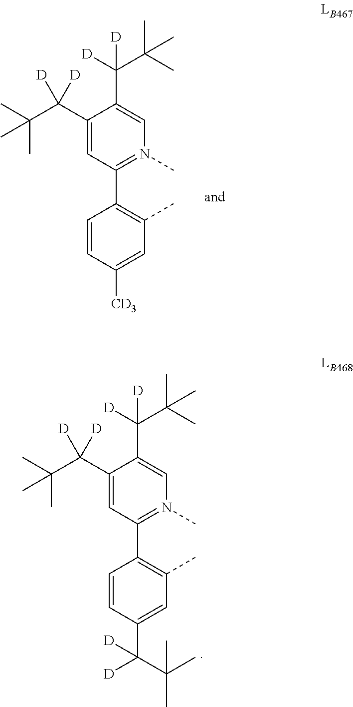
C1=CC(C(C(C)(C)C)([D])[D])=CC(C)=C1C1=N(C)C=C(C([D])(C(C)(C)C)[D])C(C(C(C)(C)C)([D])[D])=C1.C1=CC([CD3])=CC(C)=C1C1=N(C)C=C(C([D])(C(C)(C)C)[D])C(C(C(C)(C)C)([D])[D])=C1
